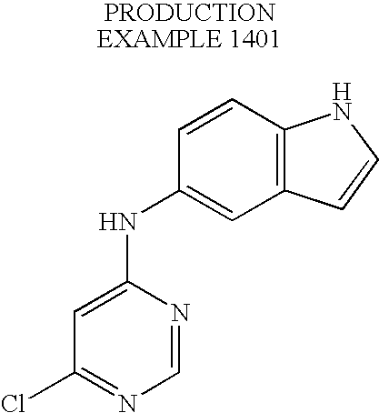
C1=C(NC2=CC3=C(C=C2)NC=C3)N=CN=C1Cl
